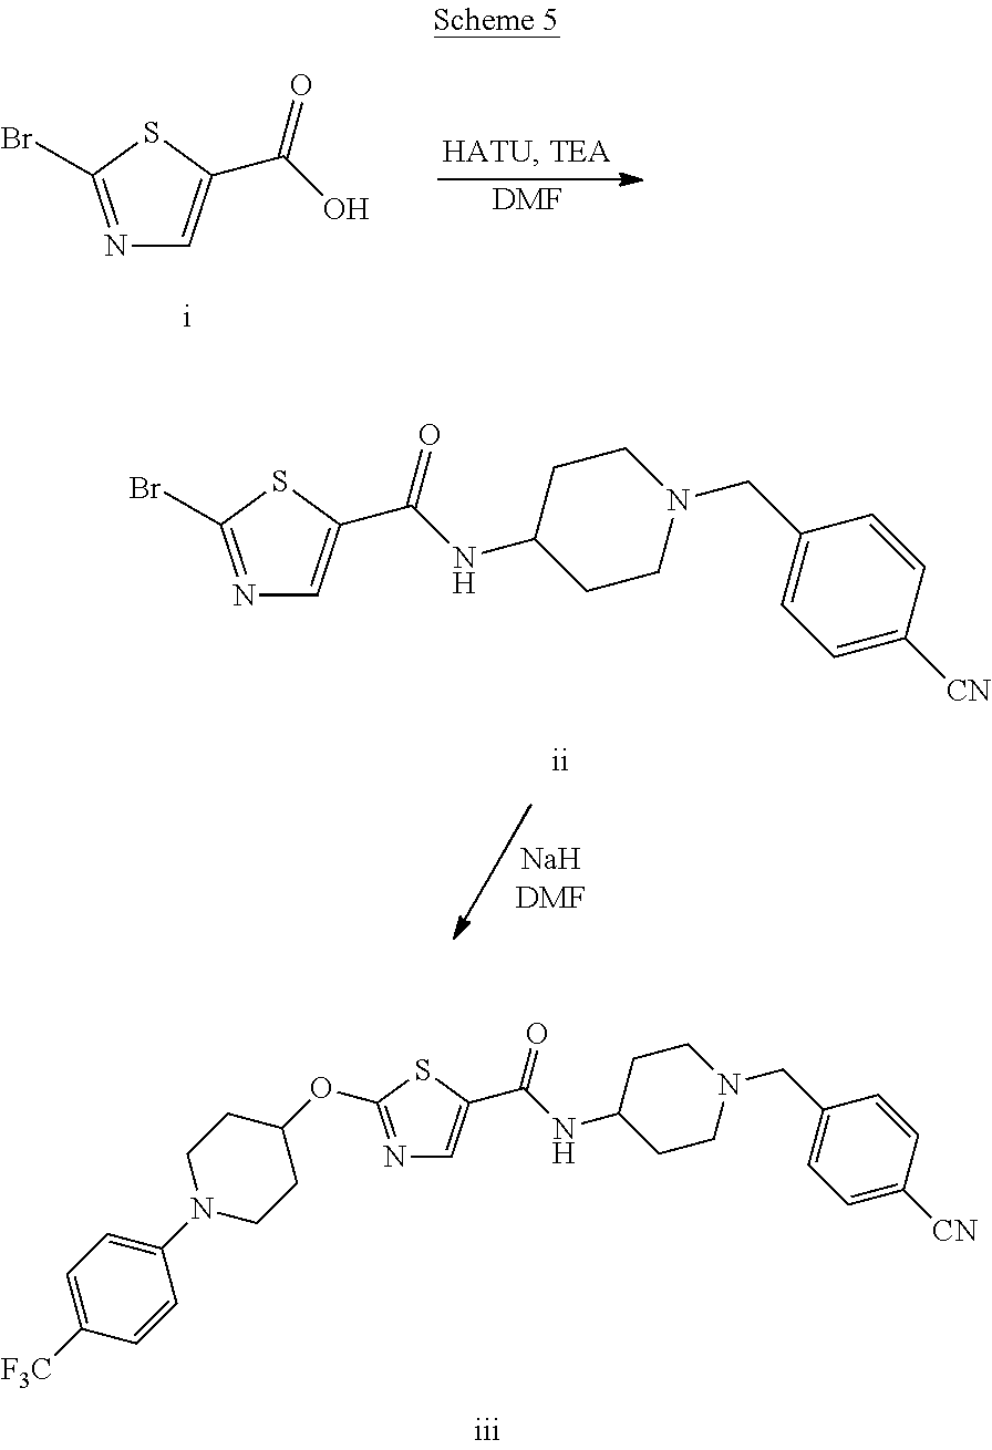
N1=C(Br)SC(C(=O)O)=C1.[DMF].N1=C(Br)SC(C(=O)NC2CCN(CC3=CC=C([CN])C=C3)CC2)=C1.N1=C(OC2CCN(C3=CC=C([F3C])C=C3)CC2)SC(C(=O)NC2CCN(CC3=CC=C([CN])C=C3)CC2)=C1
